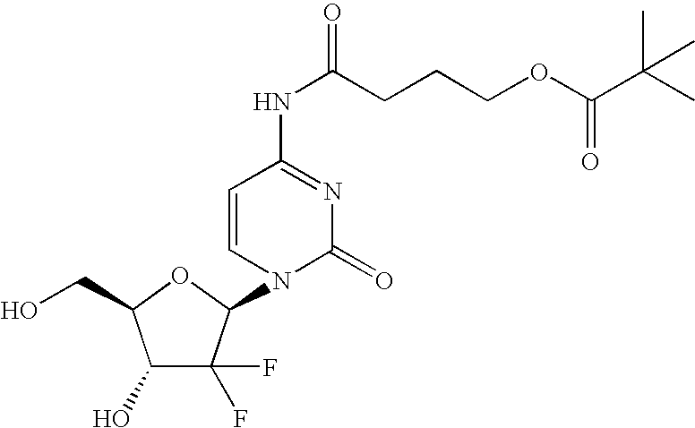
C1(O)C(F)(F)C(N2C(=O)N=C(NC(CCCOC(C(C)(C)C)=O)=O)C=C2)OC1CO
